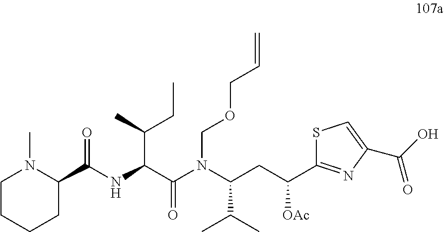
C(C(CC)C)(NC(C1CCCCN1C)=O)C(N(C(CC([OAc])C1=NC(C(O)=O)=CS1)C(C)C)COCC=C)=O
